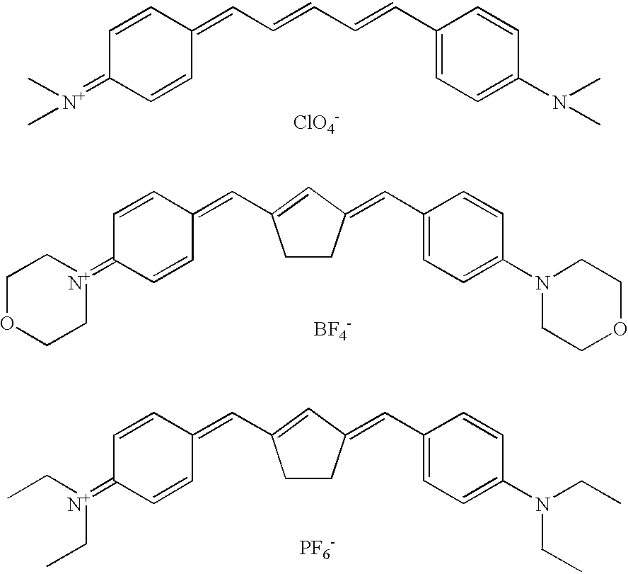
C1(=CC=CC=CC2=CC=C(N(C)C)C=C2)C=CC(=[N+](C)C)C=C1.[ClO4-].C1(=CC2=CC(=CC3=CC=C(N4CCOCC4)C=C3)CC2)C=CC(=[N+]2CCOCC2)C=C1.[BF4-].C1(=CC2=CC(=CC3=CC=C(N(CC)CC)C=C3)CC2)C=CC(=[N+](CC)CC)C=C1.[PF6-]
